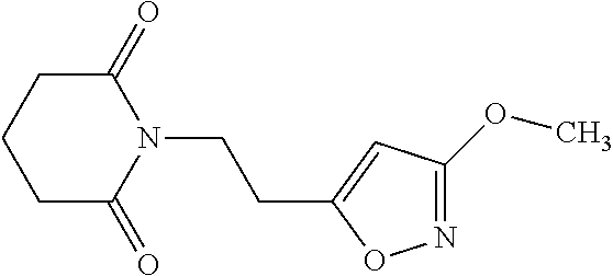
C1(=O)CCCC(=O)N1CCC1=CC(OC)=NO1
